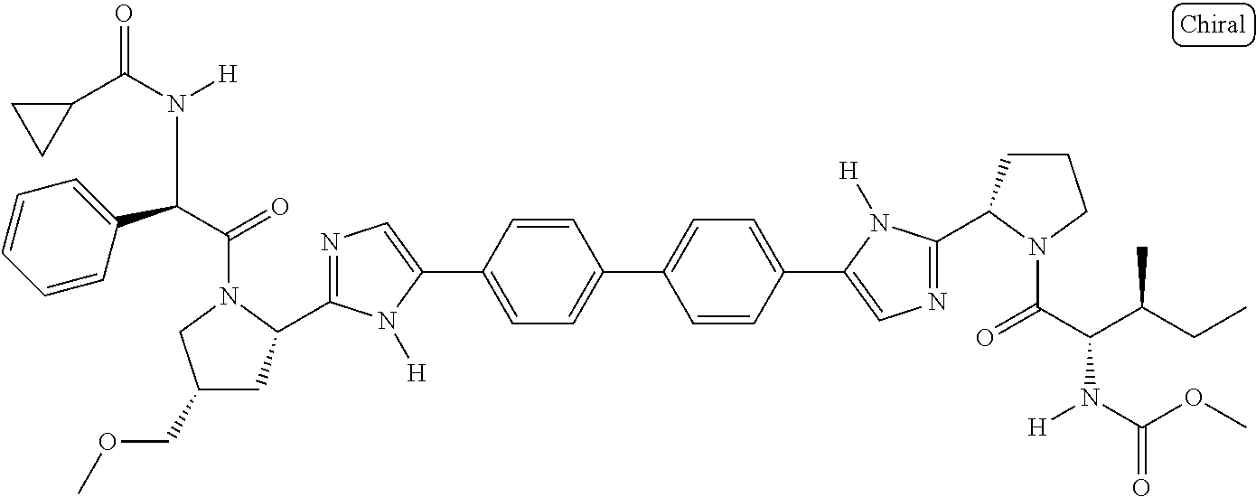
C1=CC(C2=CN=C(C3CCCN3C(C(C(CC)C)N(C(OC)=O)[H])=O)N2[H])=CC=C1C1=CC=C(C2=CN=C(C3CC(COC)CN3C(C(C3=CC=CC=C3)N([H])C(C3CC3)=O)=O)N2[H])C=C1
